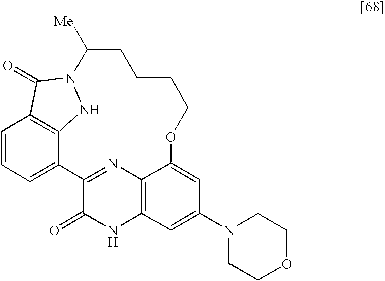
C1=CC=C2C3=C1C(=O)N(N3)C([Me])CCCCOC1=CC(N3CCOCC3)=CC3=C1N=C2C(=O)N3
